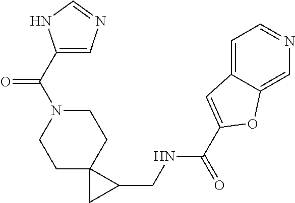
C1N(C(C2=CN=CN2)=O)CCC2(C1)CC2CNC(C1=CC2=CC=NC=C2O1)=O
